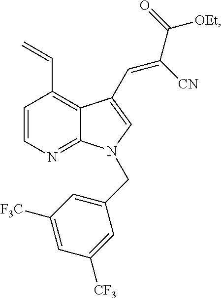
C1=CN=C2C(=C1C=C)C(C=C(C(=O)[OEt])[CN])=CN2CC1=CC([F3C])=CC([CF3])=C1
